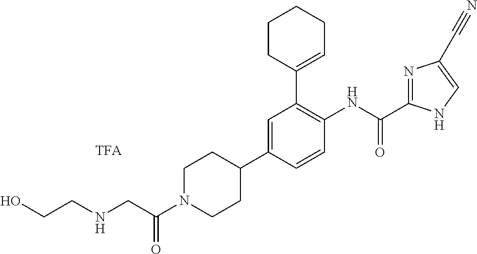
C1N(C(CNCCO)=O)CCC(C2=CC(C3=CCCCC3)=C(NC(=O)C3=NC(C#N)=CN3)C=C2)C1
